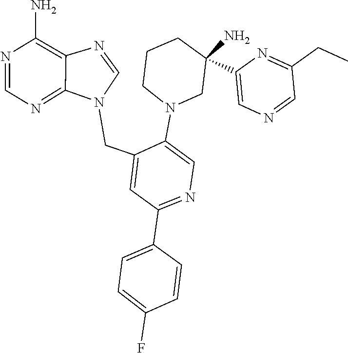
C1(N2CCCC(N)(C3=CN=CC(CC)=N3)C2)=CN=C(C2=CC=C(F)C=C2)C=C1CN1C=NC2=C(N)N=CN=C12
